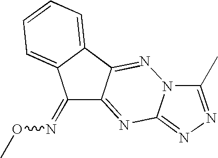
C1(=NOC)C2=NC3=NN=C(C)N3N=C2C2=CC=CC=C12
